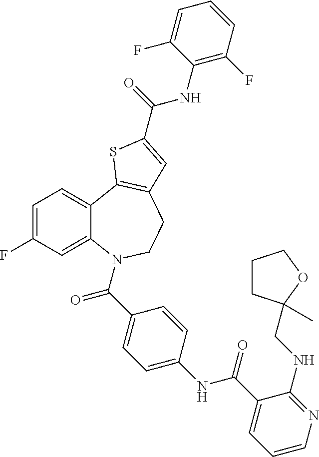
C1=C(F)C=C2C(=C1)C1=C(CCN2C(C2=CC=C(NC(C3=CC=CN=C3NCC3(C)CCCO3)=O)C=C2)=O)C=C(C(=O)NC2=C(F)C=CC=C2F)S1
